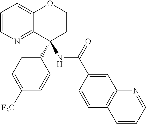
C1=CN=C2C(=C1)OCCC2(C1=CC=C([F3C])C=C1)NC(C1=CC2=C(C=C1)C=CC=N2)=O
